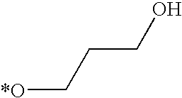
[*O]CCCO
